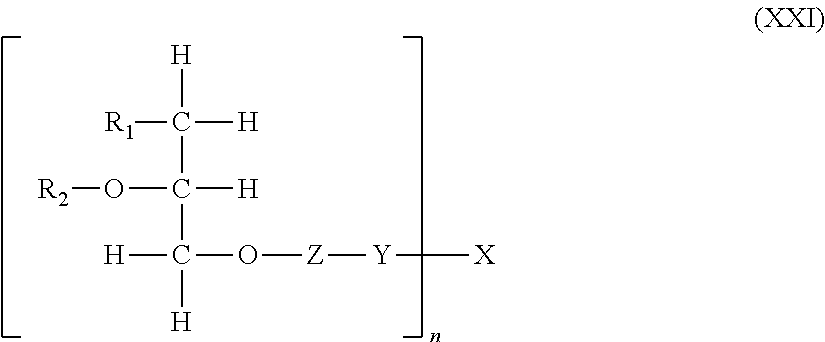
[R1]C([H])([H])C([H])(C([H])([H])O[Z][Y][X])O[R2]
